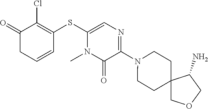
N1(C2=NC=C(SC3=C(Cl)C(=O)CC=C3)N(C)C2=O)CCC2(CC1)COCC2N
